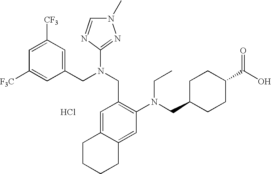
C1=C([CF3])C=C(CN(CC2=C(N(CC3CCC(C(O)=O)CC3)CC)C=C3C(=C2)CCCC3)C2=NN(C)C=N2)C=C1[F3C].Cl
